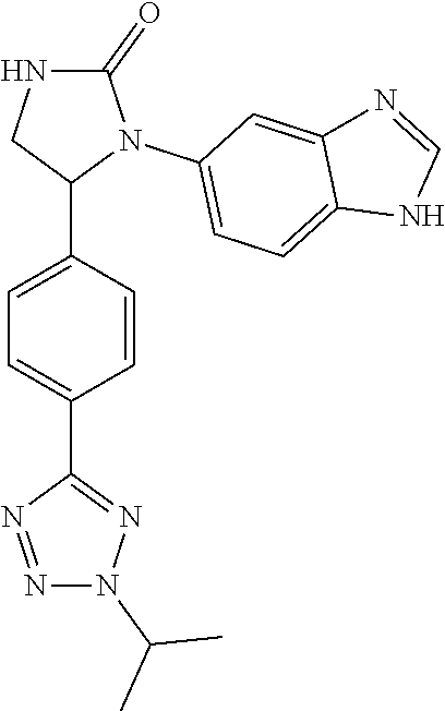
C1=C(C2N(C3=CC=C4C(=C3)N=CN4)C(=O)NC2)C=CC(C2=NN(C(C)C)N=N2)=C1
